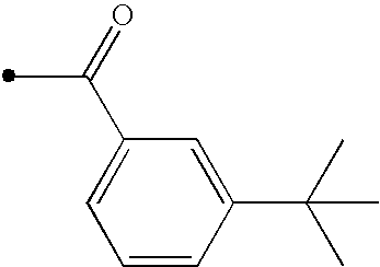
C1=C(C(C)=O)C=C(C(C)(C)C)C=C1
